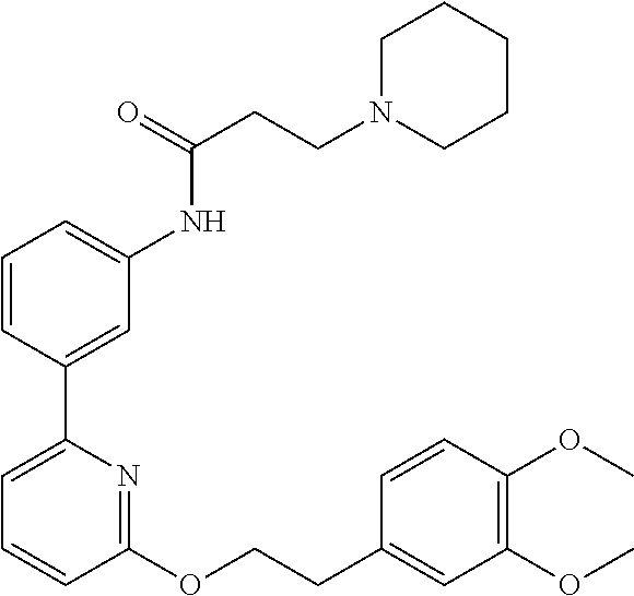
C1=CC(C2=CC=CC(OCCC3=CC(OC)=C(OC)C=C3)=N2)=CC(NC(CCN2CCCCC2)=O)=C1
